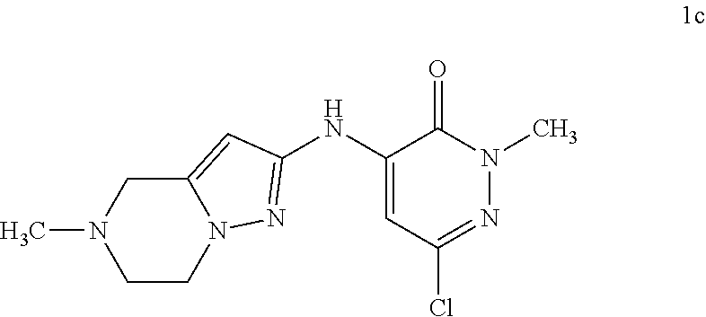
C1(NC2=NN3CCN(C)CC3=C2)=CC(Cl)=NN(C)C1=O
